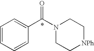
C1=CC=CC(C(N2CC[NPh]CC2)=O)=C1
